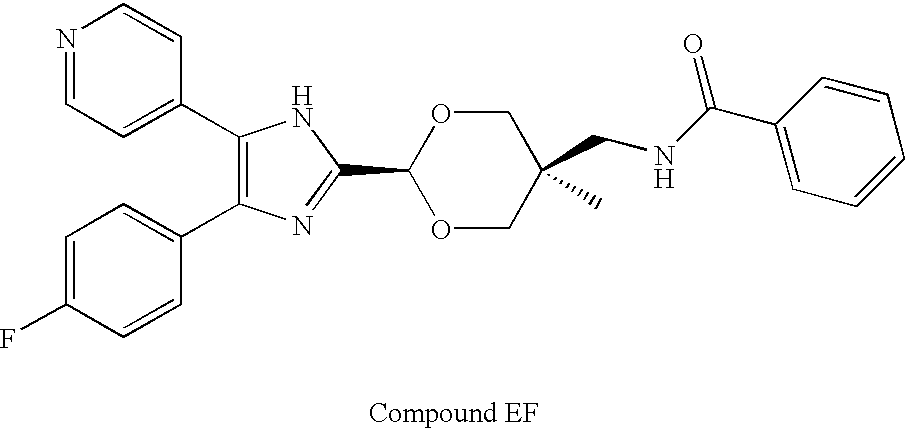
C1(C2=CC=NC=C2)=C(C2=CC=C(F)C=C2)N=C(C2OCC(C)(CNC(C3=CC=CC=C3)=O)CO2)N1
